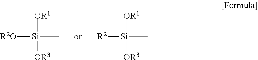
[Si](C)([OR1])([OR3])[R2O].[Si](C)([OR1])([OR3])[R2]
